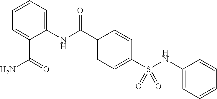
C1(C(NC2=CC=CC=C2C(=O)N)=O)=CC=C(S(NC2=CC=CC=C2)(=O)=O)C=C1
